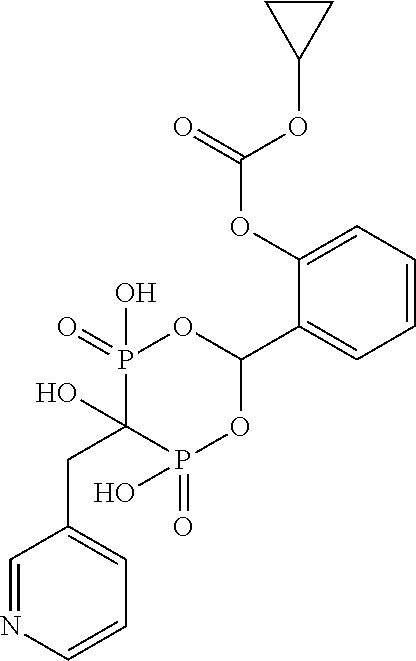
C(C1(O)P(=O)(O)OC(C2=CC=CC=C2OC(=O)OC2CC2)OP1(=O)O)C1=CC=CN=C1
